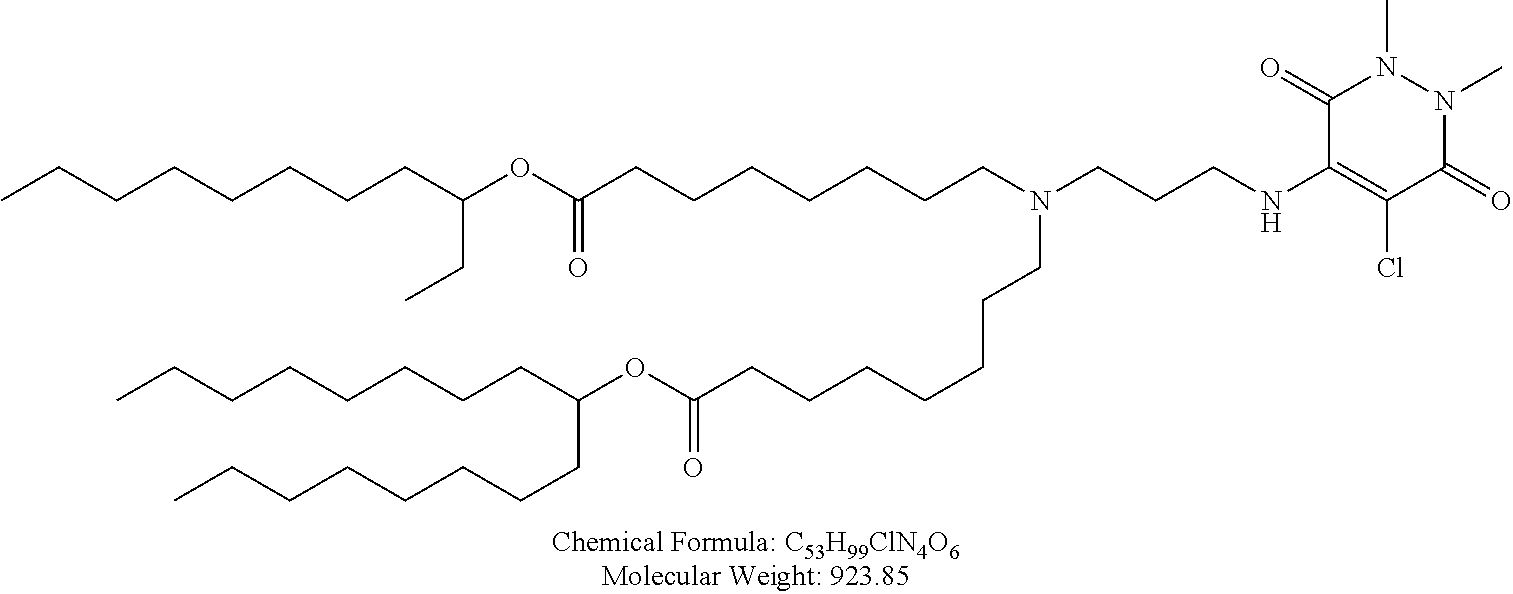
O(C(=O)CCCCCCCN(CCCCCCCC(OC(CC)CCCCCCCC)=O)CCCNC1=C(Cl)C(=O)N(C)N(C)C1=O)C(CCCCCCCC)CCCCCCCC
